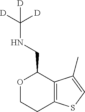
C12=C(C(C)=CS1)C(CNC([D])([D])[D])OCC2
